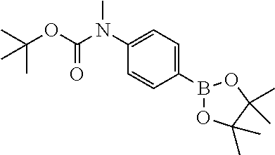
C1(B2OC(C)(C)C(C)(C)O2)=CC=C(N(C(OC(C)(C)C)=O)C)C=C1
